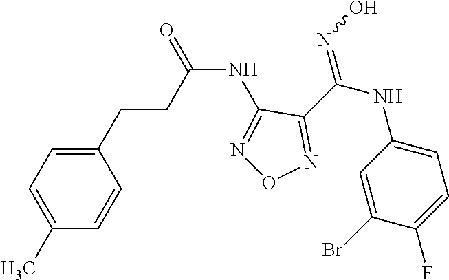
C(NC1=NON=C1C(NC1=CC=C(F)C(Br)=C1)=NO)(=O)CCC1=CC=C(C)C=C1
